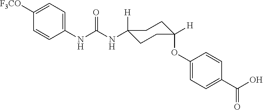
C1(NC(NC2([H])CCC([H])(OC3=CC=C(C(O)=O)C=C3)CC2)=O)=CC=C([F3CO])C=C1
